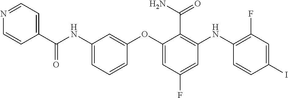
C1(C(NC2=CC=CC(OC3=CC(F)=CC(NC4=C(F)C=C(I)C=C4)=C3C(N)=O)=C2)=O)=CC=NC=C1
